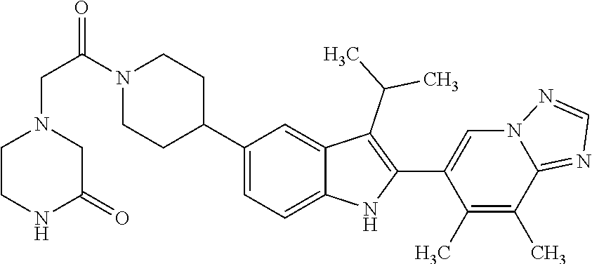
C1(C2CCN(C(CN3CCNC(=O)C3)=O)CC2)=CC=C2C(=C1)C(C(C)C)=C(C1=CN3C(=NC=N3)C(C)=C1C)N2
